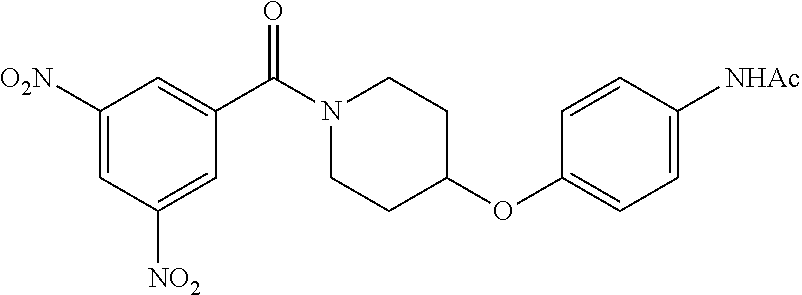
C1([O2N])=CC([NO2])=CC(C(N2CCC(OC3=CC=C([NHAc])C=C3)CC2)=O)=C1
